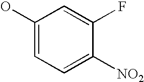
C1(O)=CC=C([NO2])C(F)=C1
